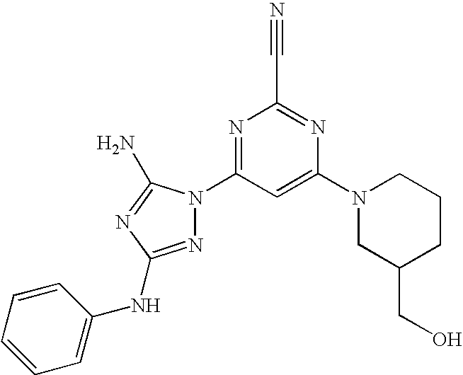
N1=C(NC2=CC=CC=C2)N=C(N)N1C1=NC(C#N)=NC(N2CC(CO)CCC2)=C1
